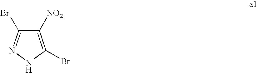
C1([NO2])=C(Br)NN=C1Br
